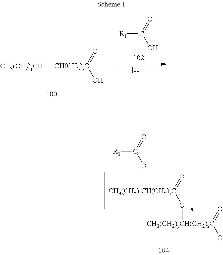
O=[CH3(CH2)yCH(CH2)xC](O[CH3(CH2)yCH(CH2)xC](=O)O)OC(=O)[R1].O=[CH(CH2)xC](O)=[CH3(CH2)yCH].[R1]C(=O)O.[H]
